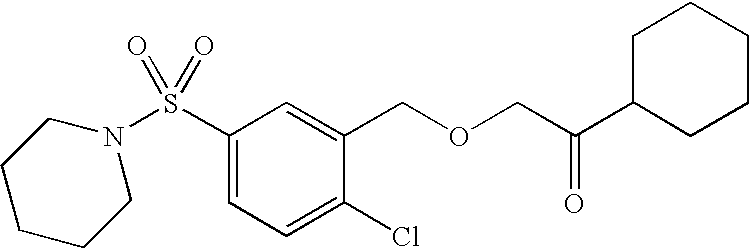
S(C1=CC=C(Cl)C(COCC(C2CCCCC2)=O)=C1)(=O)(=O)N1CCCCC1
